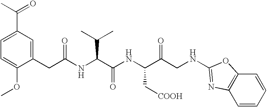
C1(CC(=O)NC(C(=O)NC(C(=O)CNC2=NC3=C(O2)C=CC=C3)C[COOH])C(C)C)=CC(C(C)=O)=CC=C1OC
